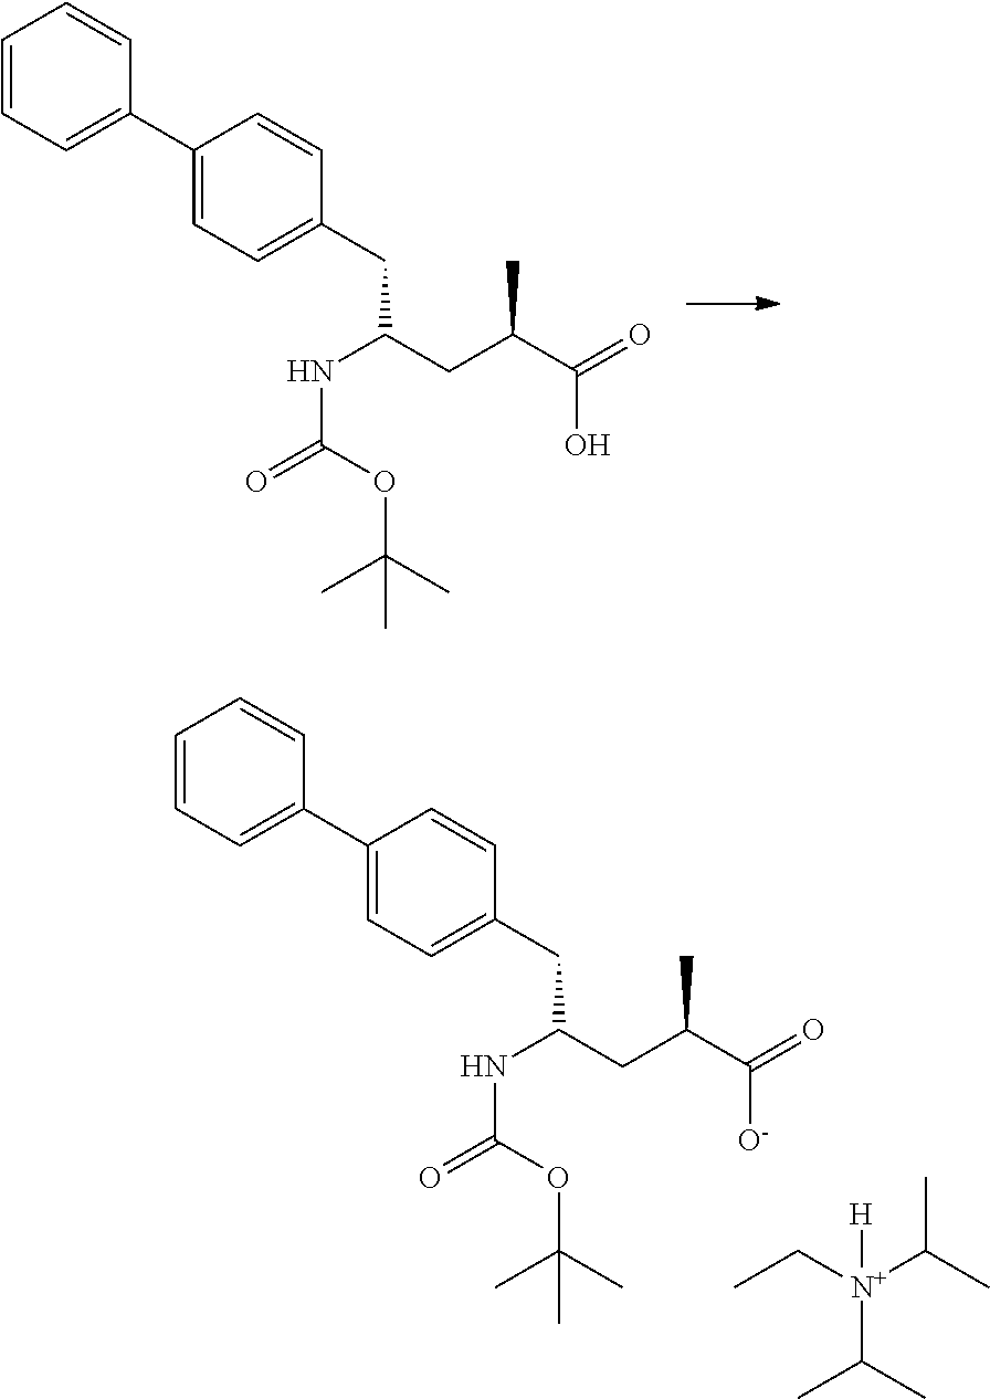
C1=CC=C(C2=CC=C(CC(NC(OC(C)(C)C)=O)CC(C)C(O)=O)C=C2)C=C1.C1=CC=C(C2=CC=C(CC(NC(OC(C)(C)C)=O)CC(C)C([O-])=O)C=C2)C=C1.[H][N+](C(C)C)(C(C)C)CC
